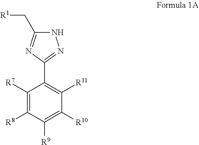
C1([R7])=C([R8])C([R9])=C([R10])C([R11])=C1C1=NNC(C[R1])=N1
